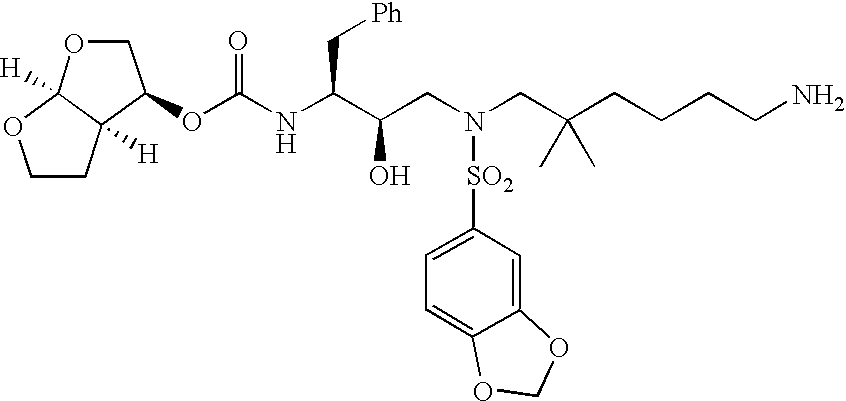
C12([H])C([H])(OCC1)OCC2OC(=O)NC(C(CN([SO2]C1=CC=C2C(=C1)OCO2)CC(CCCCN)(C)C)O)C[Ph]
